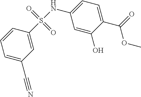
C1(NS(=O)(=O)C2=CC(C#N)=CC=C2)=CC=C(C(=O)OC)C(O)=C1
